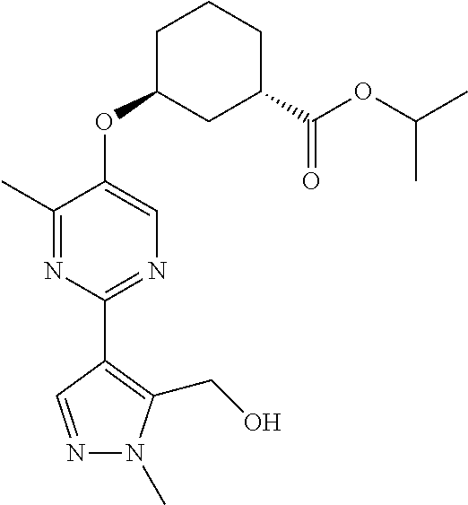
C1(C)=NC(C2=C(CO)N(C)N=C2)=NC=C1OC1CC(C(OC(C)C)=O)CCC1
